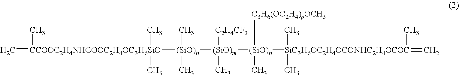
C=[CCOOC2H4NHCOOC2H4OC3H6SiO](C)([(SiO)n]([(SiO)m]([(SiO)h]([C3H6(OC2H4)pOCH3])(C)[SiC3H6OC2H4OCONHC2H4OCOC](=C)(C)(C)C)(C)[C2H4CF3])(C)C)(C)C
